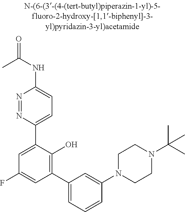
C1CN(C2=CC(C3=C(O)C(C4=CC=C(NC(=O)C)N=N4)=CC(F)=C3)=CC=C2)CCN1C(C)(C)C
